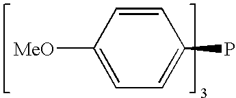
C1=CC([MeO])=CC=C1P
